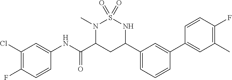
C1(Cl)=C(F)C=CC(NC(C2CC(C3=CC=CC(C4=CC(C)=C(F)C=C4)=C3)NS(=O)(=O)N2C)=O)=C1
